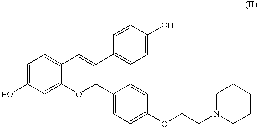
C1=C(O)C=C2C(=C1)C(C)=C(C1=CC=C(O)C=C1)C(C1=CC=C(OCCN3CCCCC3)C=C1)O2
